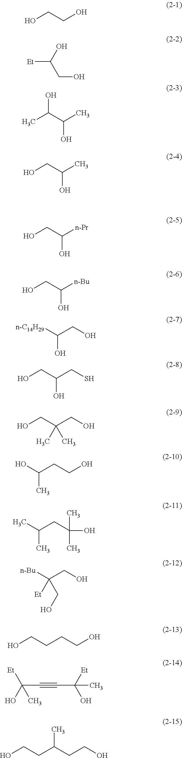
OCCO.[Et]C(O)CO.OC(C(C)O)C.C(C(C)O)O.C(C([n-Bu])O)O.[n-C14H29]C(CO)O.C(C(CS)O)O.C(C(CO)(C)C)O.OC(CCO)C.CC(CC(O)(C)C)C.[n-Bu]C(CO)(CO)[Et].C(C([n-Pr])O)O.C(CCCO)O.C(#CC(O)([Et])C)C([Et])(O)C.C(CC(CCO)C)O
